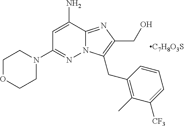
N12C(=NC(CO)=C1CC1=C(C)C([CF3])=CC=C1)C(N)=CC(N1CCOCC1)=N2.[C7H8O3S]
